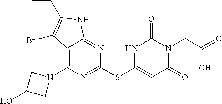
C1(N2CC(O)C2)=C2C(=NC(SC3=CC(=O)N(CC(O)=O)C(=O)N3)=N1)NC(CC)=C2Br
